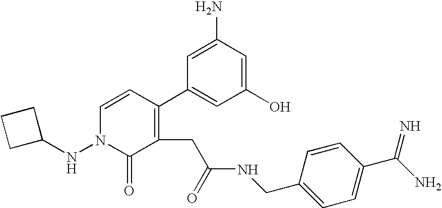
C1(NN2C=CC(C3=CC(O)=CC(N)=C3)=C(CC(=O)NCC3=CC=C(C(=N)N)C=C3)C2=O)CCC1
